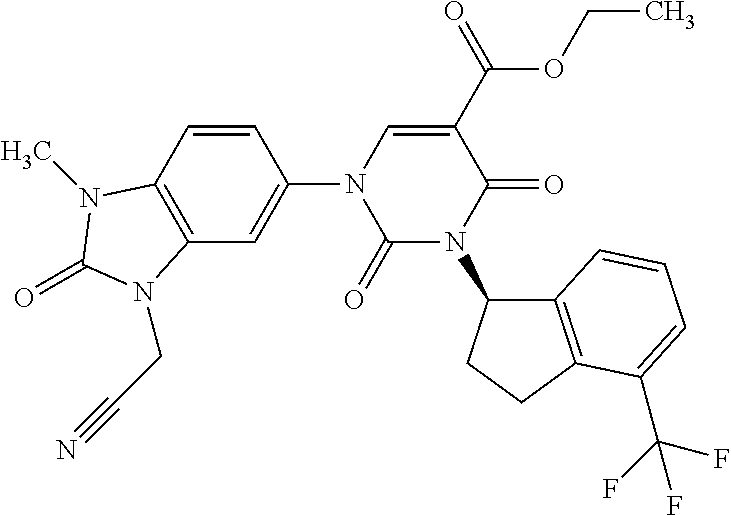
C12=C(C=CC(N3C(=O)N(C4C5=C(CC4)C(C(F)(F)F)=CC=C5)C(=O)C(C(OCC)=O)=C3)=C1)N(C)C(=O)N2CC#N
